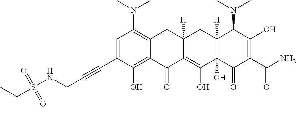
C1=C(C#CCNS(C(C)C)(=O)=O)C(O)=C2C(=C1N(C)C)CC1([H])C(=C(O)C3(O)C([H])(C1)C(N(C)C)C(O)=C(C(N)=O)C3=O)C2=O
